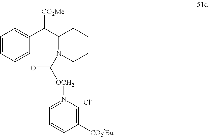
C1=CC=CC(C(C2N(C([OCH2][N+]3=CC=CC([CO2tBu])=C3)=O)CCCC2)[CO2Me])=C1.[Cl-]
